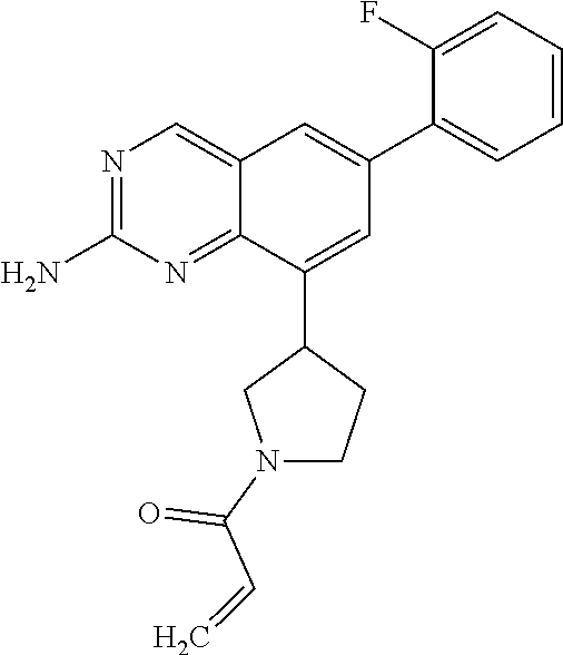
C1(C2=CC(C3=CC=CC=C3F)=CC3=CN=C(N)N=C23)CN(C(C=C)=O)CC1
